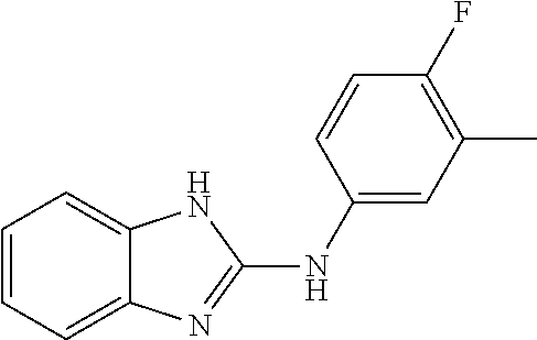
C1=CC=C2C(=C1)NC(NC1=CC(C)=C(F)C=C1)=N2
